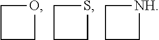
C1COC1.C1CSC1.C1C[NH]C1
